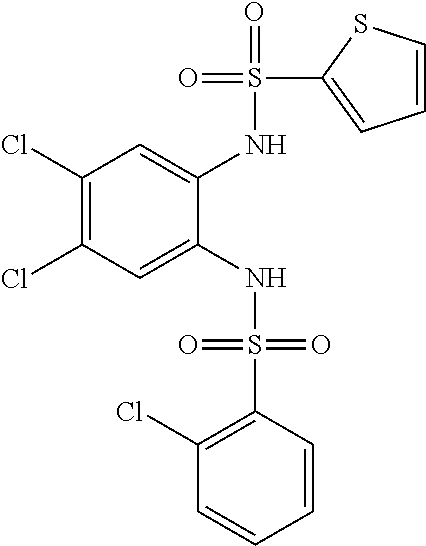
C1(Cl)=C(Cl)C=C(NS(=O)(=O)C2=C(Cl)C=CC=C2)C(NS(=O)(C2=CC=CS2)=O)=C1
